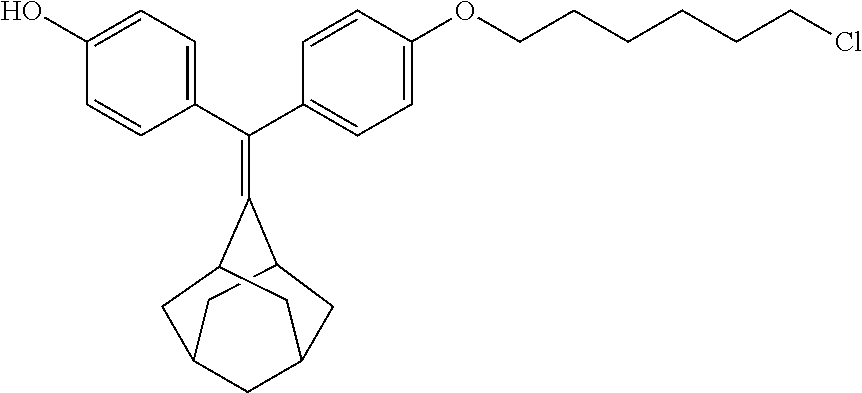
OC1=CC=C(C(C2=CC=C(OCCCCCCCl)C=C2)=C2C3CC4CC2CC(C3)C4)C=C1
